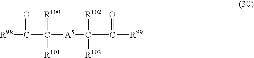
[R98]C(=O)C([R100])([R101])[A5]C([R102])([R103])C(=O)[R99]
